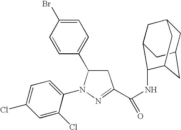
C1=C(Br)C=CC(C2CC(C(NC3C4CC5CC(CC3C5)C4)=O)=NN2C2=CC=C(Cl)C=C2Cl)=C1
